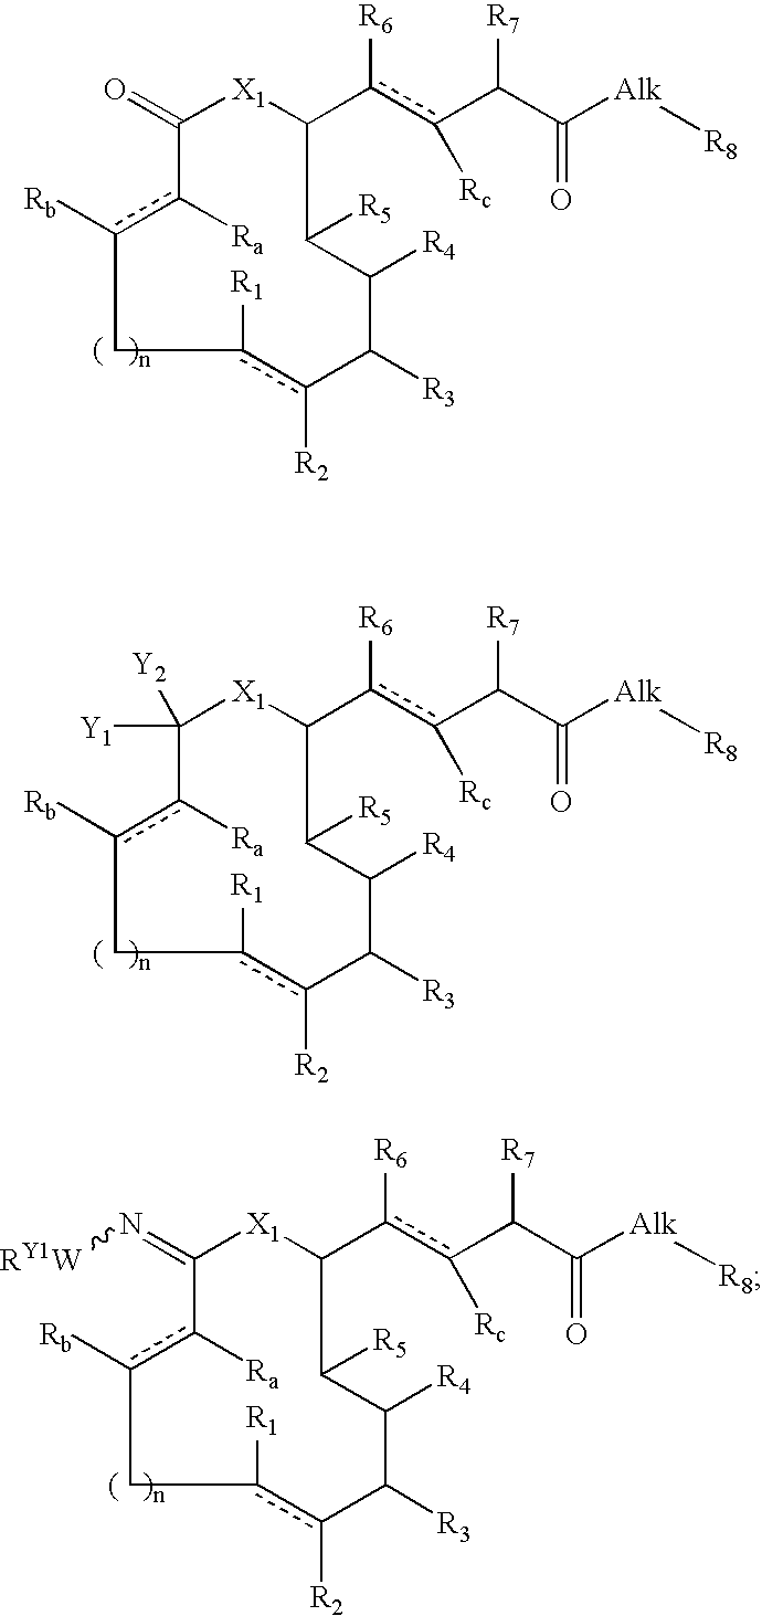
C1c([R1])c([R2])C([R3])C([R4])C([R5])C(c(c(C(C([Alk][R8])=O)[R7])[Rc])[R6])[X1]C(=O)c([Ra])c1[Rb].C1c([R1])c([R2])C([R3])C([R4])C([R5])C(c(c(C(C([Alk][R8])=O)[R7])[Rc])[R6])[X1]C([Y1])([Y2])c([Ra])c1[Rb].C1c([R1])c([R2])C([R3])C([R4])C([R5])C(c(c(C(C([Alk][R8])=O)[R7])[Rc])[R6])[X1]C(=N[RY1W])c([Ra])c1[Rb]
